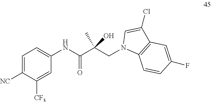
C1=C([NC])C([CF3])=CC(NC(C(CN2C3=C(C(Cl)=C2)C=C(F)C=C3)(C)O)=O)=C1
